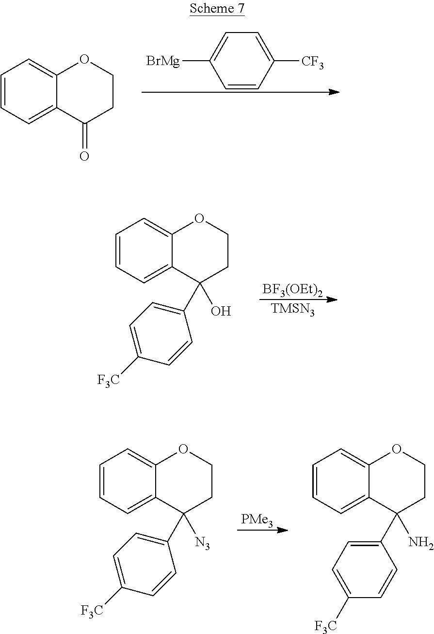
C1=CC=C2C(=C1)OCCC2=O.C1=CC([CF3])=CC=C1[BrMg].[BF3(OEt)2].[TMSN3].C1=CC=C2C(=C1)OCCC2(O)C1=CC=C([F3C])C=C1.[PMe3].C1=CC=C2C(=C1)OCCC2([N3])C1=CC=C([F3C])C=C1.C1=CC=C2C(=C1)OCCC2(N)C1=CC=C([F3C])C=C1
